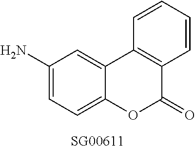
C1=C(N)C=C2C(=C1)OC(=O)C1=C2C=CC=C1
